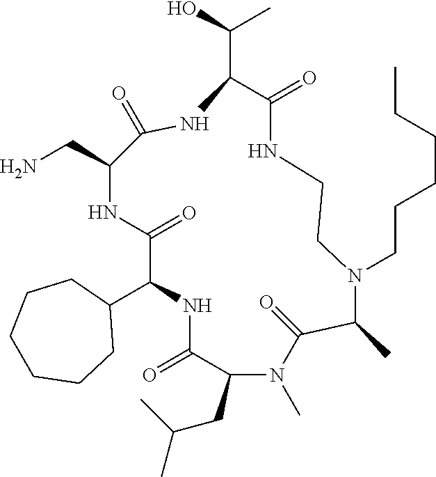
C1(C2NC(=O)C(CC(C)C)N(C)C(=O)C(C)N(CCCCCC)CCNC(=O)C(C(O)C)NC(=O)C(CN)NC2=O)CCCCCC1
